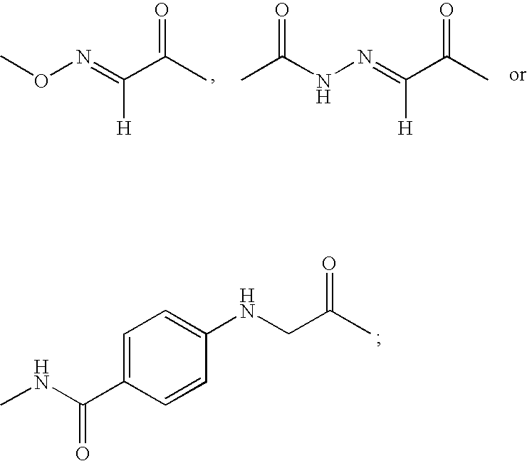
CON=C(C(C)=O)[H].C(NN=C(C(C)=O)[H])(C)=O.C1=C(C(NC)=O)C=CC(NCC(C)=O)=C1
